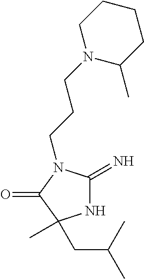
N1C(=N)N(CCCN2C(C)CCCC2)C(=O)C1(C)CC(C)C
